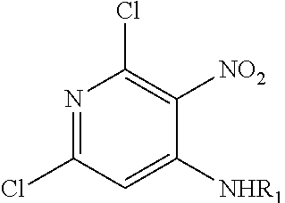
N1=C(Cl)C=C([NHR1])C([NO2])=C1Cl
